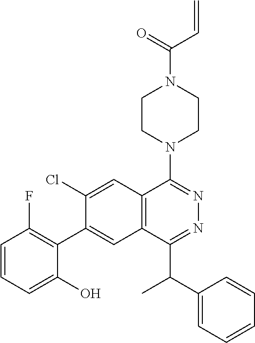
C12=C(C=C(C3=C(F)C=CC=C3O)C(Cl)=C1)C(C(C)C1=CC=CC=C1)=NN=C2N1CCN(C(C=C)=O)CC1
